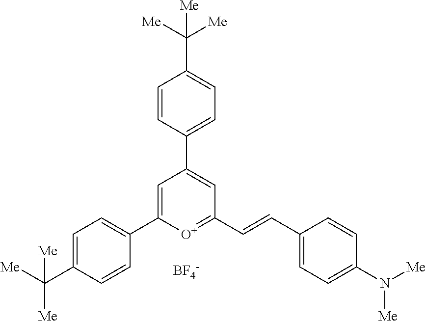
[BF4-].C1=C(C2=CC=C(C([Me])([Me])[Me])C=C2)[O+]=C(C=CC2=CC=C(N([Me])[Me])C=C2)C=C1C1=CC=C(C([Me])([Me])[Me])C=C1
